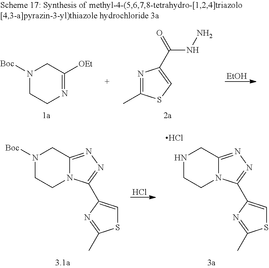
[EtOH].N1=C(C)SC=C1C(=O)NN.N1([Boc])CCN=C([OEt])C1.Cl.S1C=C(C2=NN=C3N2CCN([Boc])C3)N=C1C.S1C=C(C2=NN=C3N2CCNC3)N=C1C.Cl
